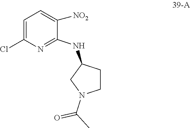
C1([NO2])=CC=C(Cl)N=C1NC1CCN(C(C)=O)C1
